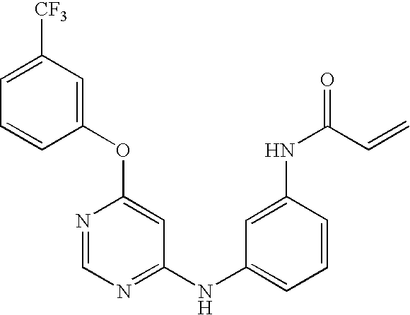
C1([CF3])=CC=CC(OC2=CC(NC3=CC=CC(NC(C=C)=O)=C3)=NC=N2)=C1
